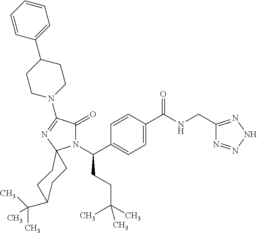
C1C(C(C)(C)C)CCC2(C1)N(C(CCC(C)(C)C)C1=CC=C(C(=O)NCC3=NNN=N3)C=C1)C(=O)C(N1CCC(C3=CC=CC=C3)CC1)=N2
